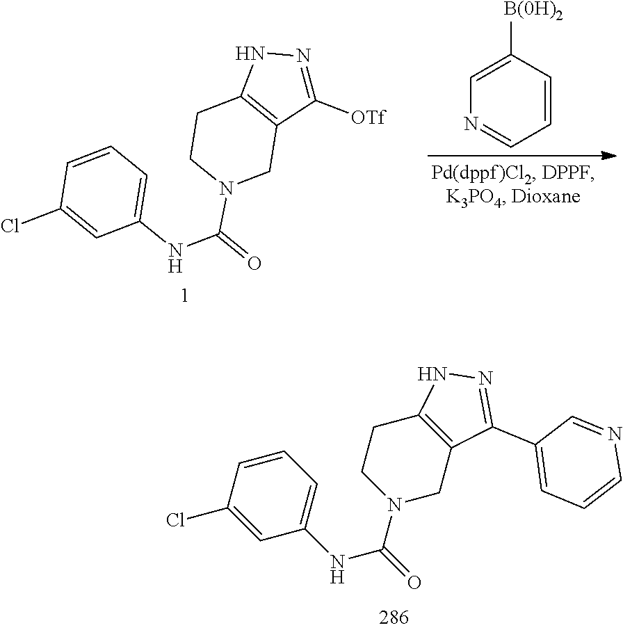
C1=CC([B(0H)2])=CN=C1.C1(NC(N2CC3=C(CC2)NN=C3[OTf])=O)=CC=CC(Cl)=C1.C1(NC(N2CC3=C(CC2)NN=C3C2=CC=CN=C2)=O)=CC=CC(Cl)=C1
